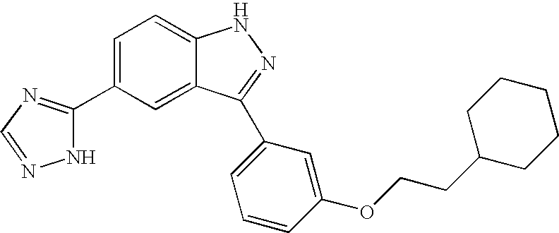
C1(C2=NC=NN2)=CC=C2C(=C1)C(C1=CC=CC(OCCC3CCCCC3)=C1)=NN2
